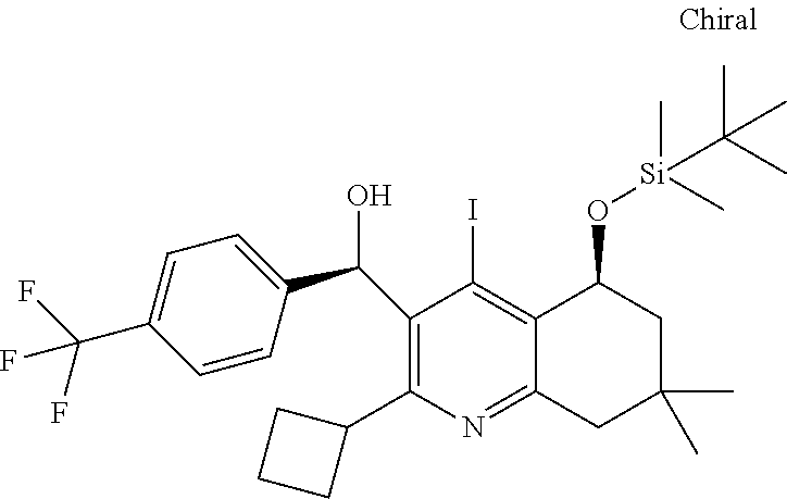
C1(C(C2=CC=C(C(F)(F)F)C=C2)O)=C(C2CCC2)N=C2C(=C1I)C(O[Si](C)(C)C(C)(C)C)CC(C)(C)C2
